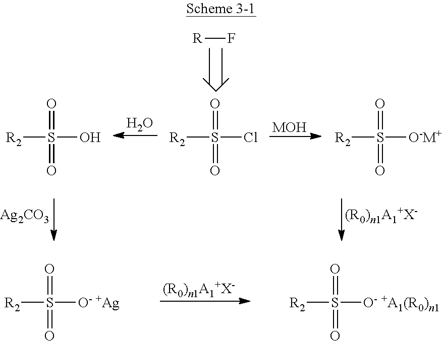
O.[MOH].[R2]S(O)(=O)=O.[R2]S(Cl)(=O)=O.[R2]S([O-M+])(=O)=O.[R]F.[Ag2CO3].[(R0)n1A1+X-].[(R0)n1A1+X-].[R2]S([O- +Ag])(=O)=O.[R2]S([O- +A1(R0)n1])(=O)=O
